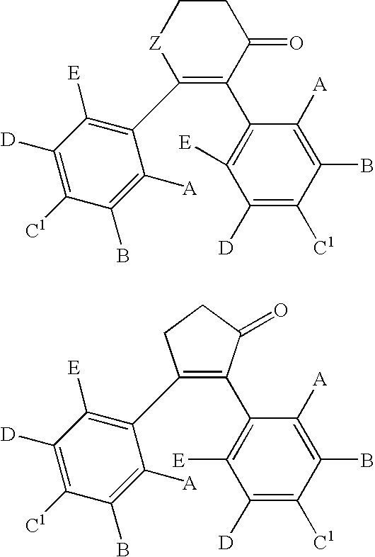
C1(B)=C([A])C(C2=C(C3=C([E])C([D])=C([C1])C(B)=C3[A])[Z]CCC2=O)=C([E])C([D])=C1[C1].C1(B)=C([A])C(C2=C(C3=C([E])C([D])=C([C1])C(B)=C3[A])CCC2=O)=C([E])C([D])=C1[C1]
